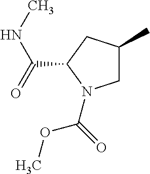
C1C(C)CC(C(NC)=O)N1C(OC)=O
